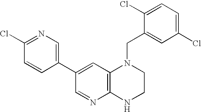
C12=C(NCCN1CC1=CC(Cl)=CC=C1Cl)N=CC(C1=CN=C(Cl)C=C1)=C2
